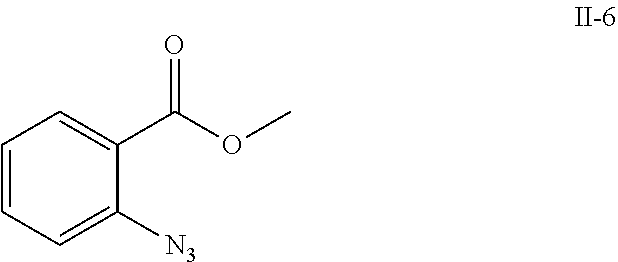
C1=CC=C([N3])C(C(OC)=O)=C1
